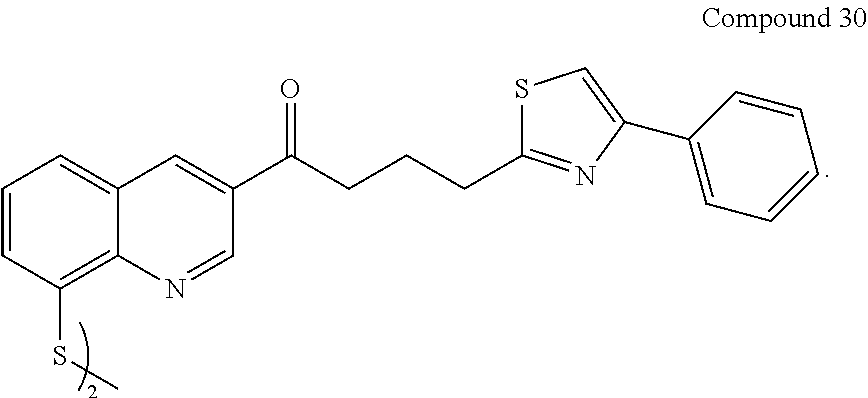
C1=CC(SC)=C2C(=C1)C=C(C(CCCC1=NC(C3=CC=CC=C3)=CS1)=O)C=N2
